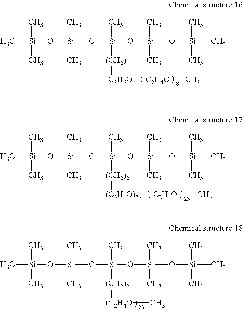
C[Si](O[Si](C)(C)O[Si]([(CH2)4][C3H6O][C2H4O]C)(C)O[Si](C)(C)O[Si](C)(C)(C)C)(C)C.C[Si](O[Si](C)(C)O[Si]([(CH2)2][(C3H6O)23][C2H4O]C)(C)O[Si](C)(C)O[Si](C)(C)(C)C)(C)C.C[Si](O[Si](C)(C)O[Si]([(CH2)2][(C2H4O]C)(C)O[Si](C)(C)O[Si](C)(C)(C)C)(C)C
